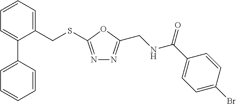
N1=C(SCC2=CC=CC=C2C2=CC=CC=C2)OC(CNC(C2=CC=C(Br)C=C2)=O)=N1
